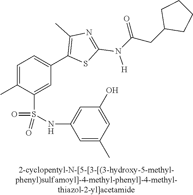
C1=C(C)C(S(NC2=CC(O)=CC(C)=C2)(=O)=O)=CC(C2=C(C)N=C(N([H])C(CC3CCCC3)=O)S2)=C1
